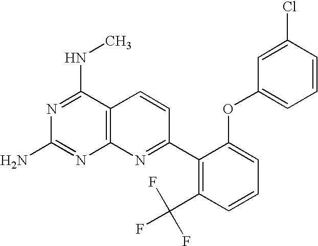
C12=C(C(NC)=NC(N)=N1)C=CC(C1=C(C(F)(F)F)C=CC=C1OC1=CC=CC(Cl)=C1)=N2
